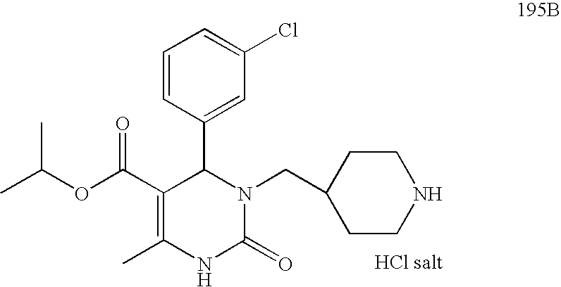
C1=CC(C2N(CC3CCNCC3)C(=O)NC(C)=C2C(OC(C)C)=O)=CC(Cl)=C1
